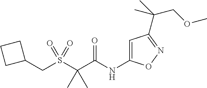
S(C(C(NC1=CC(C(C)(COC)C)=NO1)=O)(C)C)(=O)(=O)CC1CCC1
